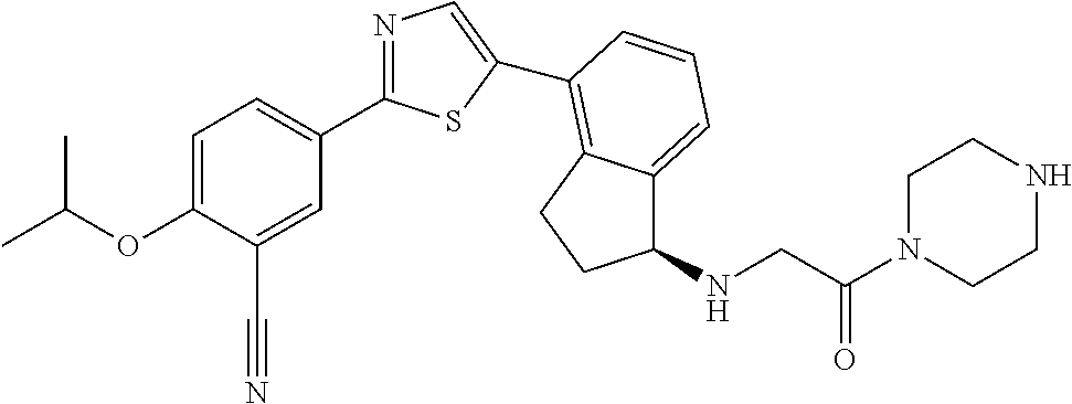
C1=C(OC(C)C)C(C#N)=CC(C2=NC=C(C3=C4C(=CC=C3)C(NCC(N3CCNCC3)=O)CC4)S2)=C1
